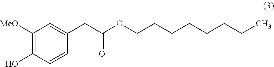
C1(CC(OCCCCCCCC)=O)=CC([MeO])=C(O)C=C1
